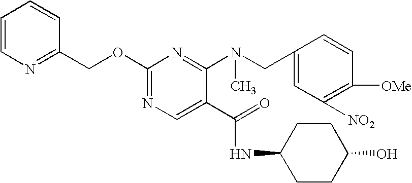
C1=CN=C(COC2=NC=C(C(=O)NC3CCC(O)CC3)C(N(CC3=CC([NO2])=C([OMe])C=C3)C)=N2)C=C1
